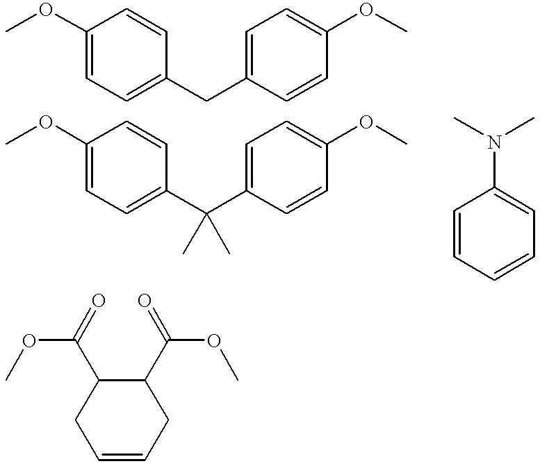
C1(OC)=CC=C(CC2=CC=C(OC)C=C2)C=C1.C1(OC)=CC=C(C(C2=CC=C(OC)C=C2)(C)C)C=C1.C1=CC=CC=C1N(C)C.C1=CCC(C(OC)=O)C(C(OC)=O)C1
